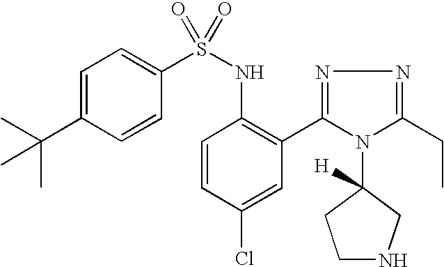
C1=C(C(C)(C)C)C=CC(S(NC2=C(C3=NN=C(CC)N3C3([H])CCNC3)C=C(Cl)C=C2)(=O)=O)=C1
